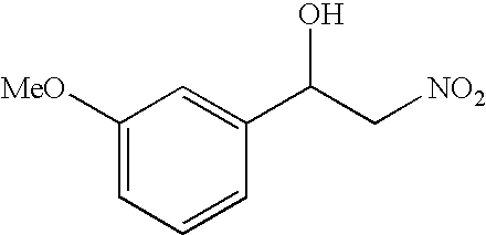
C1([MeO])=CC=CC(C(C[NO2])O)=C1
